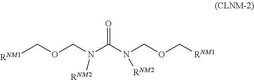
[RNM1]COCN(C(N(COC[RNM1])[RNM2])=O)[RNM2]
